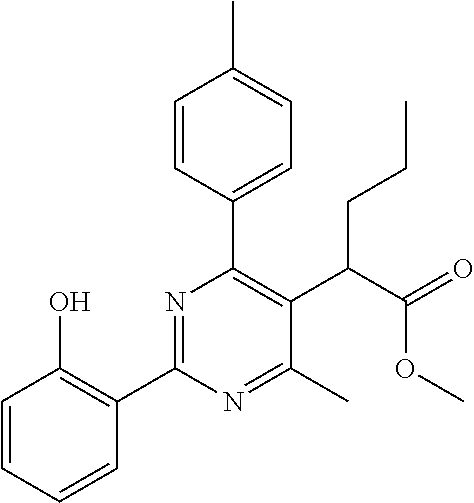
C1=CC=CC(C2=NC(C3=CC=C(C)C=C3)=C(C(C(=O)OC)CCC)C(C)=N2)=C1O
